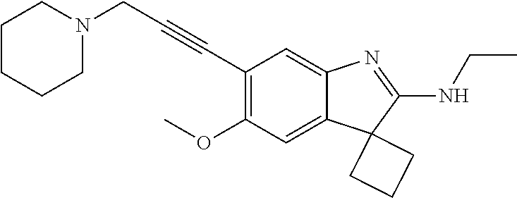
C(C1=C(OC)C=C2C(=C1)N=C(NCC)C21CCC1)#CCN1CCCCC1
